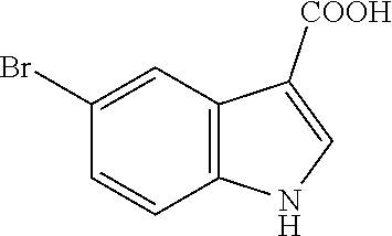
C1(Br)=CC2=C(C=C1)NC=C2[COOH]
